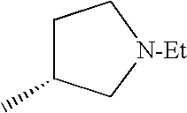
C1C(C)C[N-Et]C1
